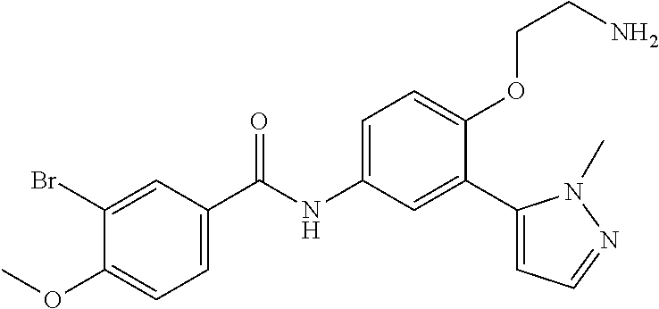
C1(Br)=CC(C(=O)NC2=CC=C(OCCN)C(C3=CC=NN3C)=C2)=CC=C1OC
